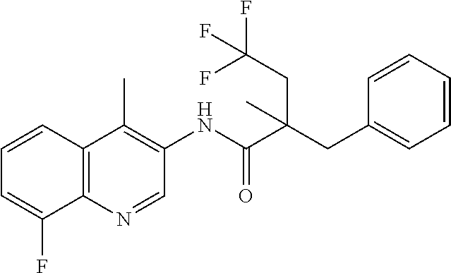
C12=C(N=CC(NC(C(CC3=CC=CC=C3)(C)CC(F)(F)F)=O)=C1C)C(F)=CC=C2
